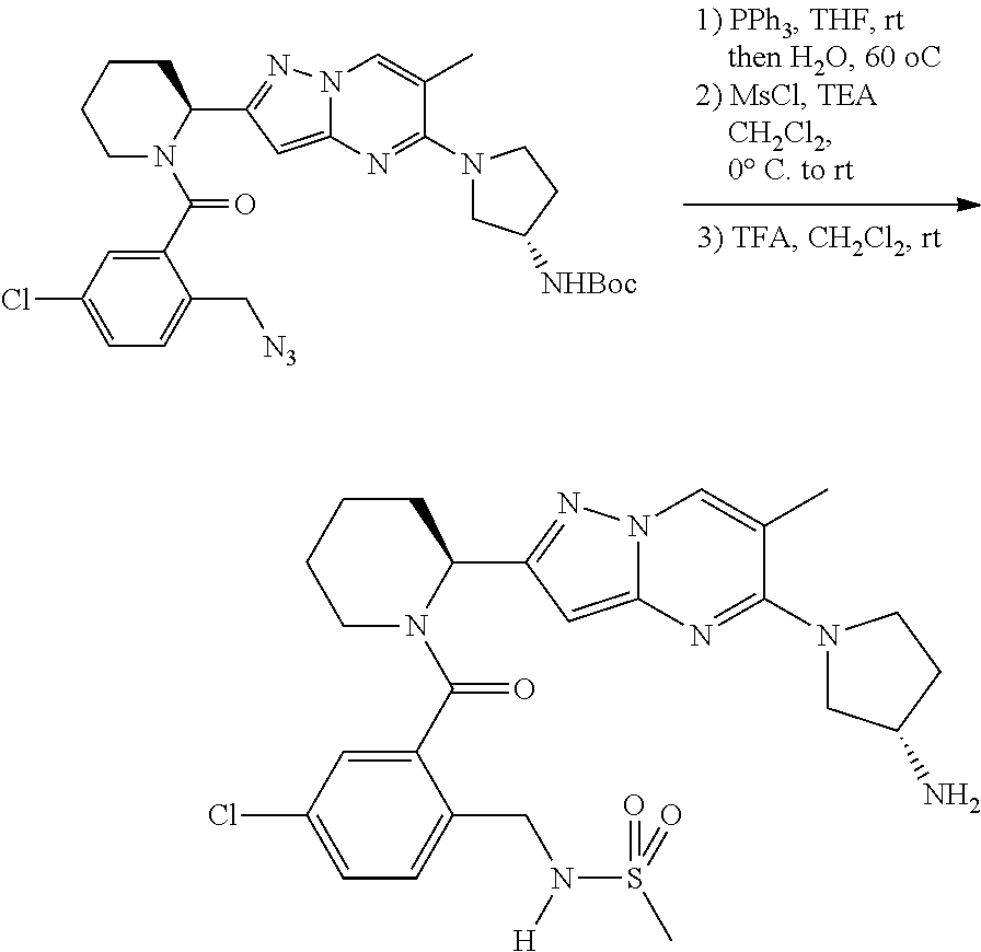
C1CCCC(C2=NN3C(=C2)N=C(N2CC([NHBoc])CC2)C(C)=C3)N1C(=O)C1=CC(Cl)=CC=C1C[N3].C1CCCC(C2=NN3C(=C2)N=C(N2CC(N)CC2)C(C)=C3)N1C(=O)C1=CC(Cl)=CC=C1CN(S(C)(=O)=O)[H]
